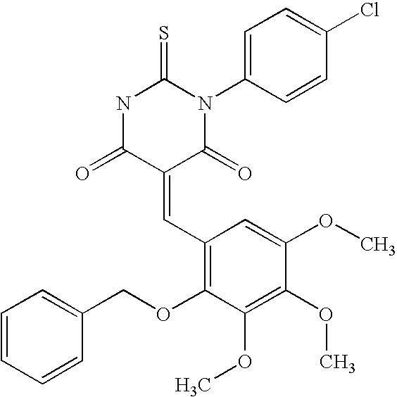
C1(=CC2=C(OCC3=CC=CC=C3)C(OC)=C(OC)C(OC)=C2)C(=O)N(C2=CC=C(Cl)C=C2)C(=S)NC1=O
